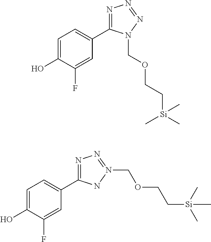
C1=C(O)C(F)=CC(C2=NN=NN2COCC[Si](C)(C)C)=C1.C1=C(O)C(F)=CC(C2=NN=N(COCC[Si](C)(C)C)N2)=C1
